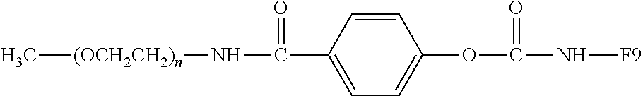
C[(OCH2CH2)n]NC(C1=CC=C(OC(N[F9])=O)C=C1)=O
